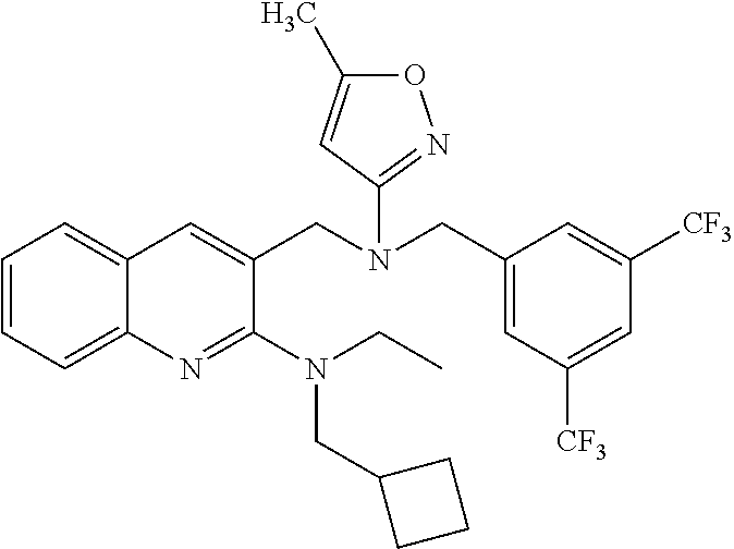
C12=CC=CC=C1C=C(CN(C1=NOC(C)=C1)CC1=CC([CF3])=CC([CF3])=C1)C(N(CC1CCC1)CC)=N2
